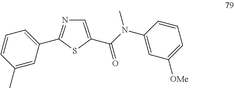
C1=C(C(N(C2=CC([OMe])=CC=C2)C)=O)SC(C2=CC=CC(C)=C2)=N1
